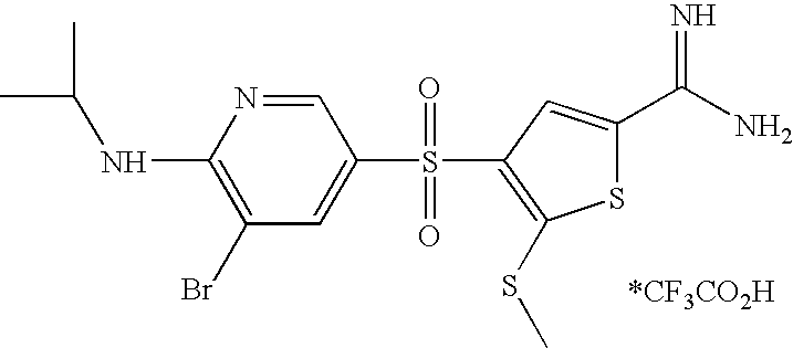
N(C1=C(Br)C=C(S(=O)(=O)C2=C(SC)SC(C(N)=N)=C2)C=N1)C(C)C
